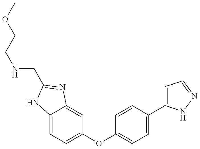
C12=CC=C(OC3=CC=C(C4=CC=NN4)C=C3)C=C1N=C(CNCCOC)N2
